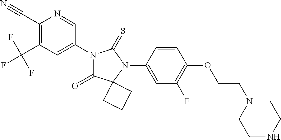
C1(C#N)=C(C(F)(F)F)C=C(N2C(=O)C3(N(C4=CC(F)=C(OCCN5CCNCC5)C=C4)C2=S)CCC3)C=N1
